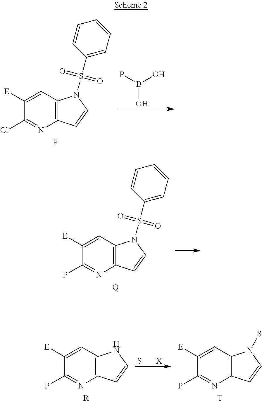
C1([E])=CC2=C(N=C1Cl)C=CN2S(C1=CC=CC=C1)(=O)=O.F.PB(O)O.C1([E])=CC2=C(N=C1P)C=CN2S(C1=CC=CC=C1)(=O)=O.[Q].C1([E])=CC2=C(N=C1P)C=CN2.[R].S[X].C1([E])=CC2=C(N=C1P)C=CN2S.[T]
